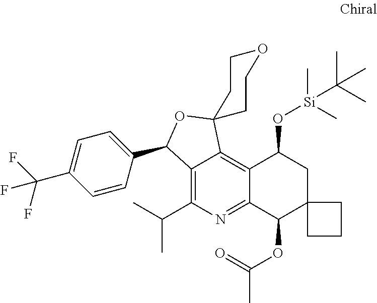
C12=C(C(C)C)N=C3C(=C1C1(OC2C2=CC=C(C(F)(F)F)C=C2)CCOCC1)C(O[Si](C(C)(C)C)(C)C)CC1(C3OC(C)=O)CCC1
